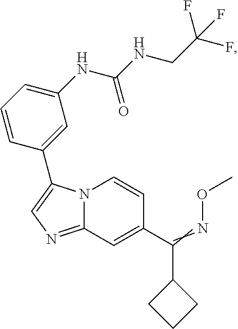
N12C(=NC=C1C1=CC(NC(NCC(F)(F)F)=O)=CC=C1)C=C(C(=NOC)C1CCC1)C=C2
